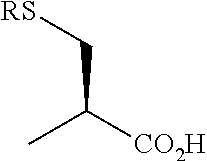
C(C[RS])([CO2H])C
